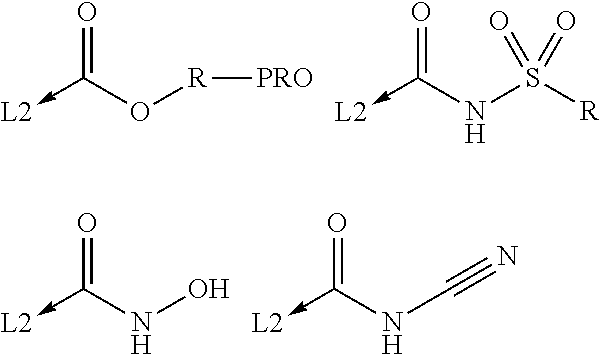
[L2]-C(O[R][PRO])=O.[L2]-C(NS([R])(=O)=O)=O.[L2]-C(NO)=O.[L2]-C(NC#N)=O
